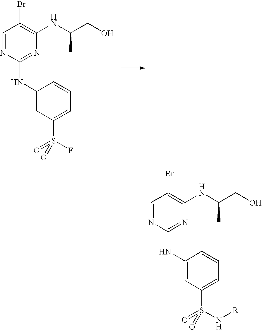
C1=NC(NC2=CC(S(=O)(F)=O)=CC=C2)=NC(NC(CO)C)=C1Br.C1=NC(NC2=CC(S(N[R])(=O)=O)=CC=C2)=NC(NC(CO)C)=C1Br
